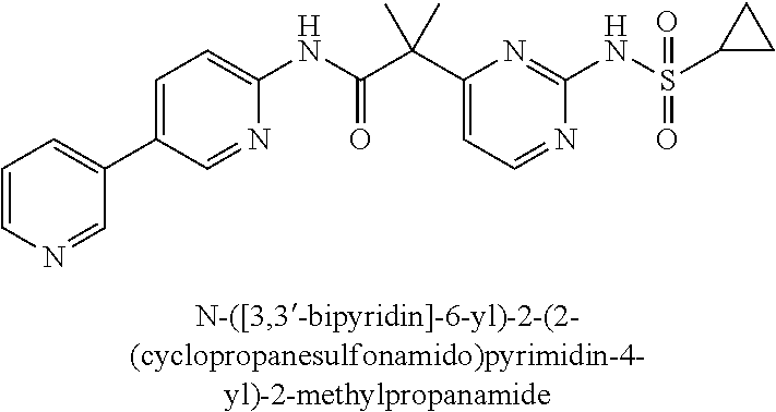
N1=CC=C(C(C(NC2=CC=C(C3=CC=CN=C3)C=N2)=O)(C)C)N=C1NS(=O)(=O)C1CC1
